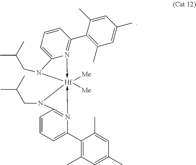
C1=CC=C2N(->[Hf]3([Me])([Me])(-N4=C(C=CC=C4C4=C(C)C=C(C)C=C4C)N3CC(C)C)N2CC(C)C)=C1C1=C(C)C=C(C)C=C1C
